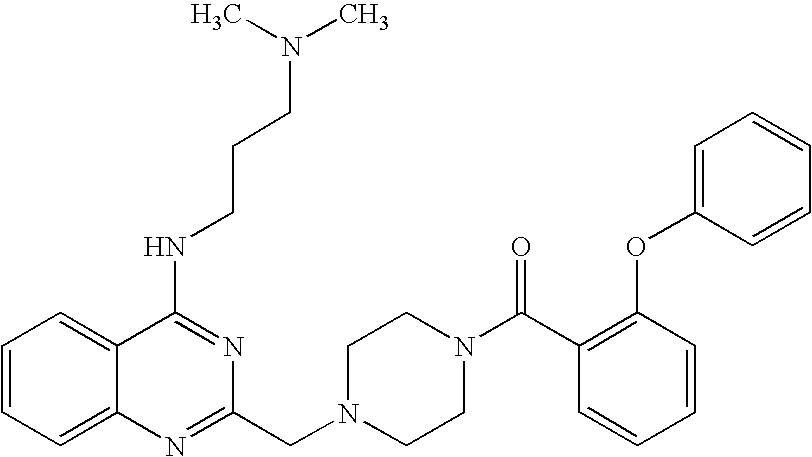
C1=CC=C2C(=C1)C(NCCCN(C)C)=NC(CN1CCN(C(C3=C(OC4=CC=CC=C4)C=CC=C3)=O)CC1)=N2
